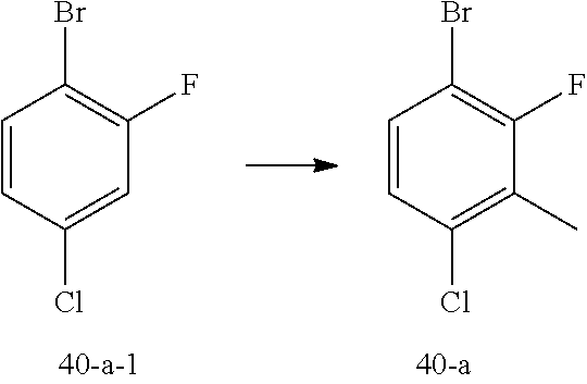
C1=CC(Cl)=C(C)C(F)=C1Br.C1=CC(Cl)=CC(F)=C1Br
